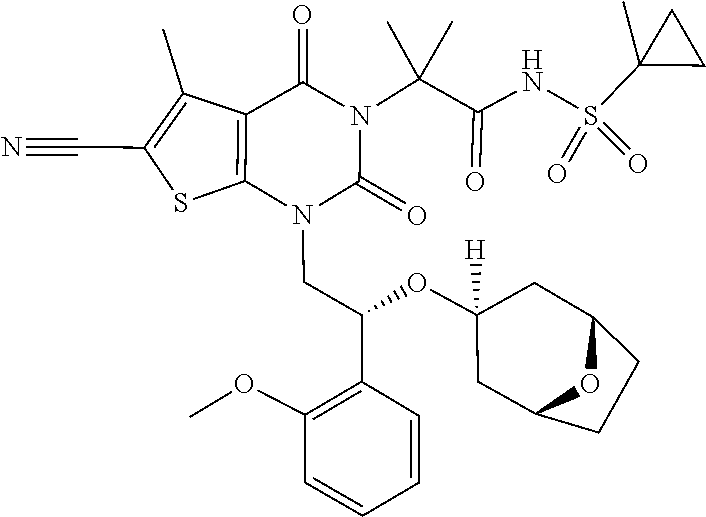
COC1=C(C(CN2C(=O)N(C(C(=O)NS(=O)(=O)C3(C)CC3)(C)C)C(=O)C3=C2SC(C#N)=C3C)OC2([H])CC3CCC(C2)O3)C=CC=C1
